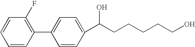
C1(F)=C(C2=CC=C(C(CCCCCO)O)C=C2)C=CC=C1
